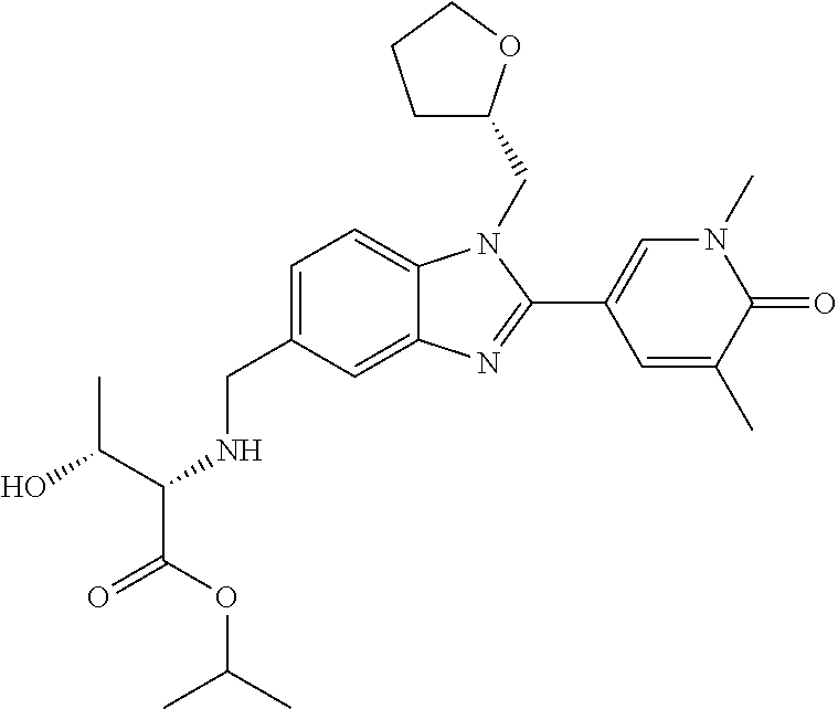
C1=C(CNC(C(O)C)C(OC(C)C)=O)C=C2C(=C1)N(CC1CCCO1)C(C1=CN(C)C(=O)C(C)=C1)=N2
